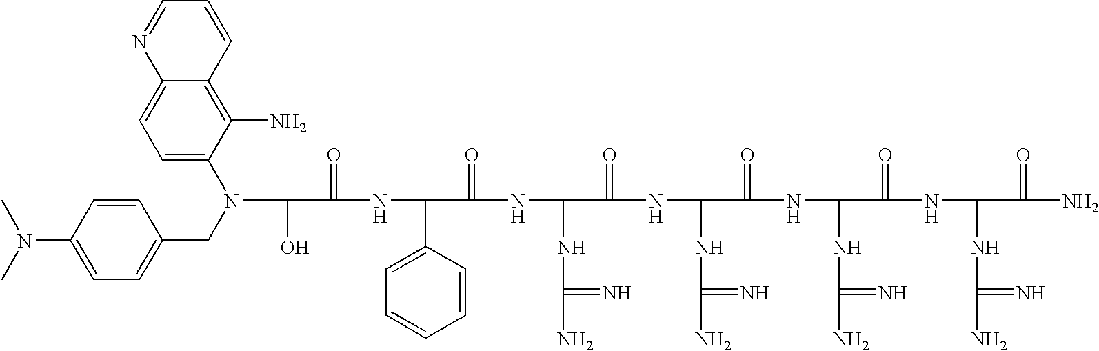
OC(C(=O)NC(C1=CC=CC=C1)C(=O)NC(NC(N)=N)C(=O)NC(NC(N)=N)C(=O)NC(NC(N)=N)C(=O)NC(NC(N)=N)C(=O)N)N(CC1=CC=C(N(C)C)C=C1)C1=CC=C2C(=C1N)C=CC=N2
